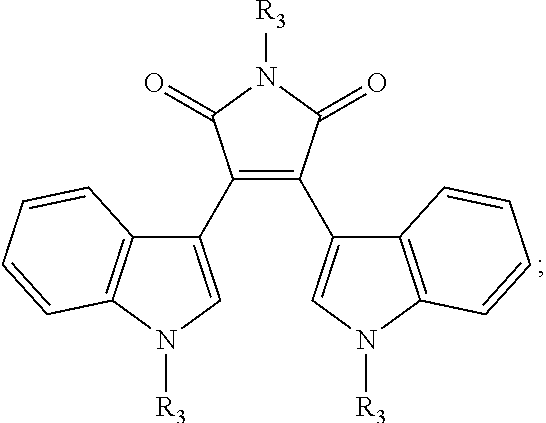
C1(C2=C(C3=CN([R3])C4=C3C=CC=C4)C(=O)N([R3])C2=O)=CN([R3])C2=C1C=CC=C2
